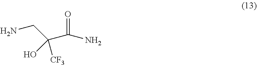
OC(CN)(C(=O)N)[CF3]
